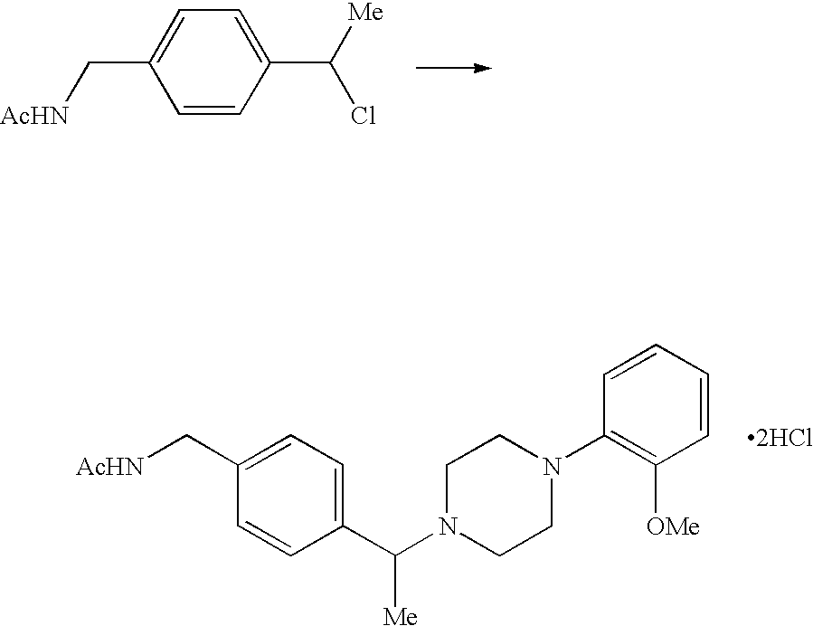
C1=C(C[AcHN])C=CC(C([Me])Cl)=C1.C1=C(C[AcHN])C=CC(C(N2CCN(C3=C([OMe])C=CC=C3)CC2)[Me])=C1.[2HCl]
